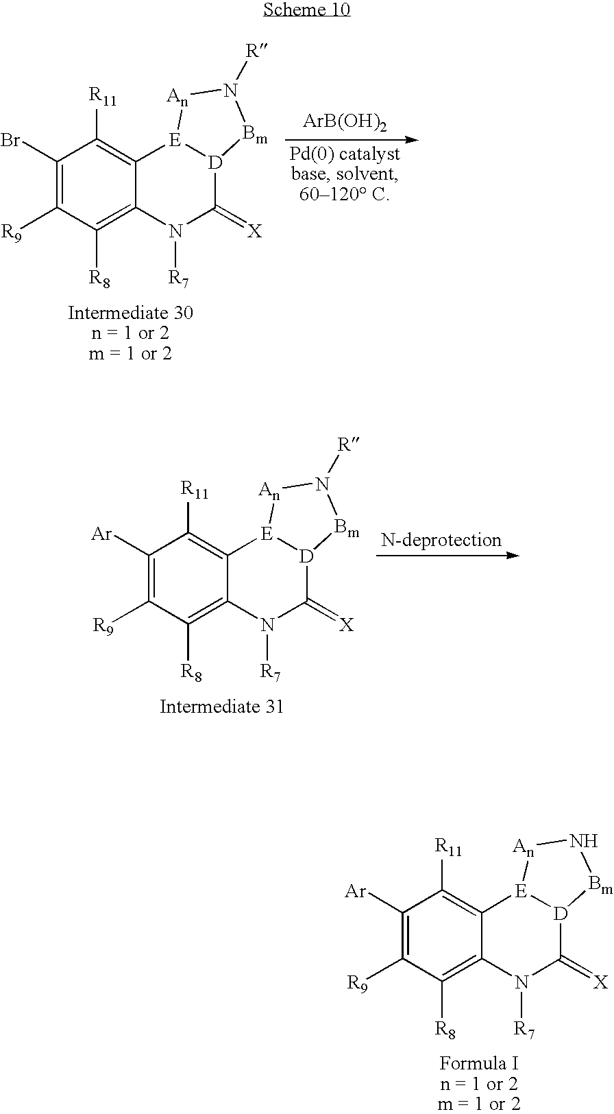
C1([Ar])=C([R9])C([R8])=C2C(=C1[R11])[E]1[D](C(=[X])N2[R7])[Bm]N([R])[An]1.C1(Br)=C([R9])C([R8])=C2C(=C1[R11])[E]1[D](C(=[X])N2[R7])[Bm]N([R])[An]1.[ArB(OH)2].C1([Ar])=C([R9])C([R8])=C2C(=C1[R11])[E]1[D](C(=[X])N2[R7])[Bm]N[An]1
